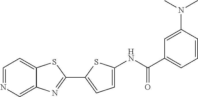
C1(C2=NC3=CN=CC=C3S2)=CC=C(NC(C2=CC=CC(N(C)C)=C2)=O)S1
